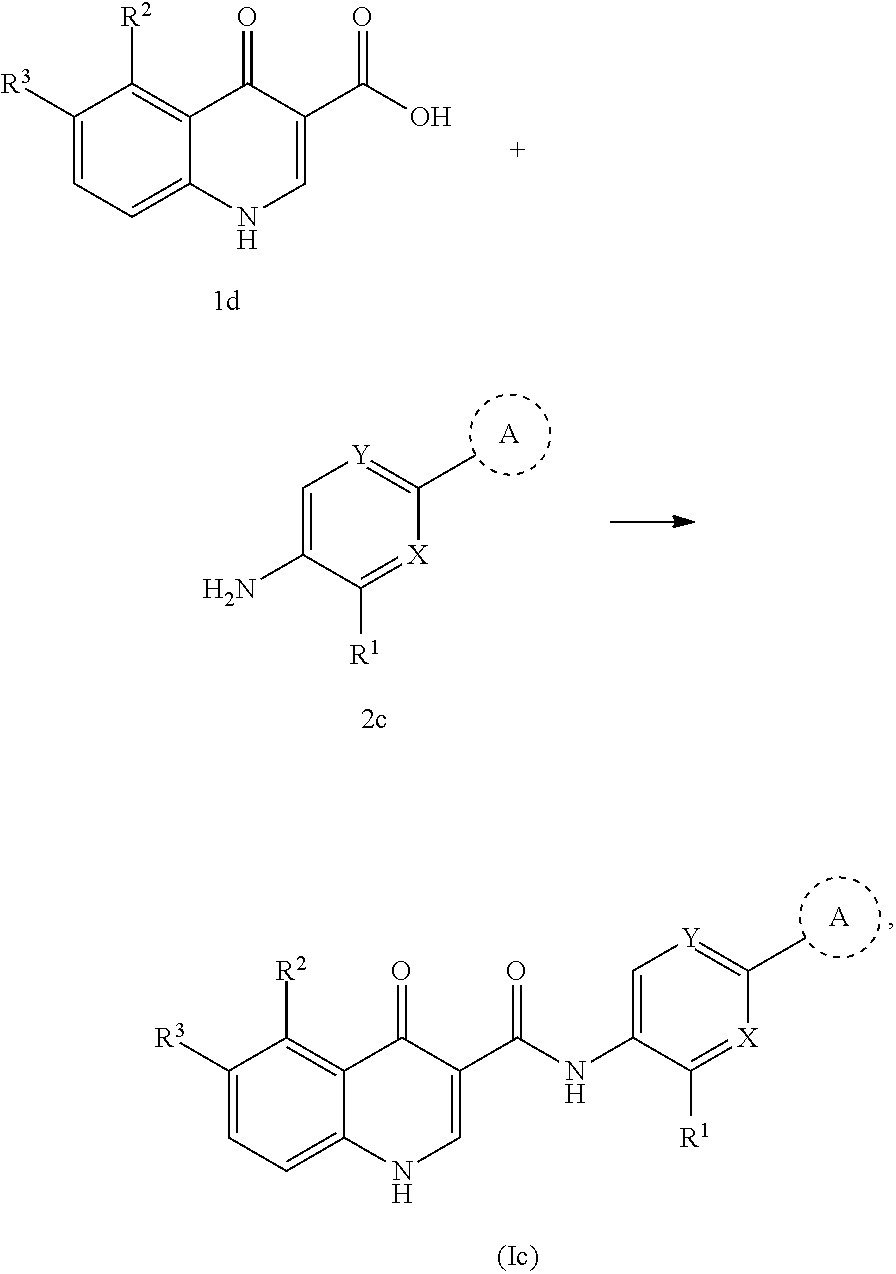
C1([R3])=CC=C2C(=C1[R2])C(=O)C(C(O)=O)=CN2.[A].C1=C(N)C([R1])=[X]C(C)=[Y]1.C1([R3])=CC=C2C(=C1[R2])C(=O)C(C(=O)NC1=C[Y]=C(C)[X]=C1[R1])=CN2.[A]
